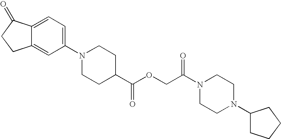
C1(N2CCC(C(OCC(N3CCN(C4CCCC4)CC3)=O)=O)CC2)=CC=C2C(=C1)CCC2=O
